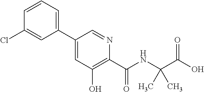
C1(Cl)=CC(C2=CC(O)=C(C(NC(C(O)=O)(C)C)=O)N=C2)=CC=C1
